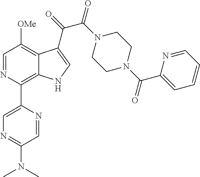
C1=NC(C2=CN=C(N(C)C)C=N2)=C2C(=C1[OMe])C(C(=O)C(N1CCN(C(C3=CC=CC=N3)=O)CC1)=O)=CN2
